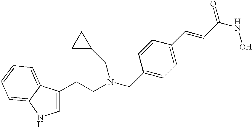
C1=C(CCN(CC2=CC=C(C=CC(NO)=O)C=C2)CC2CC2)C2=CC=CC=C2N1
